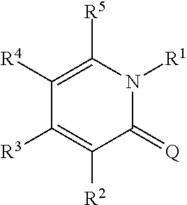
C1([R3])=C([R2])C(=[Q])N([R1])C([R5])=C1[R4]
